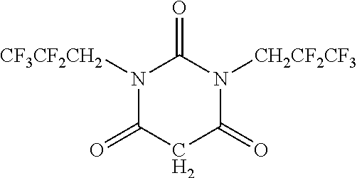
N1([CF3CF2CH2])C(=O)CC(=O)N([CH2CF2CF3])C1=O
